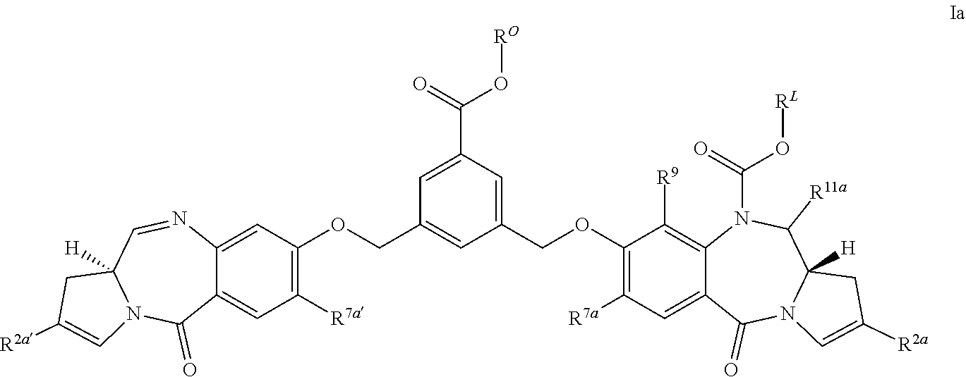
C12=CC(OCC3=CC(COC4=C([R7a])C=C5C(=C4[R9])N(C(O[RL])=O)C([R11a])C4([H])N(C5=O)C=C([R2a])C4)=CC(C(O[RO])=O)=C3)=C([R7a])C=C1C(=O)N1C([H])(C=N2)CC([R2a])=C1
